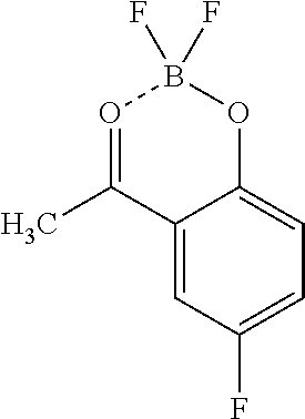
C12=CC(F)=CC=C1OB(F)(F)O=C2C
